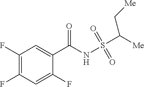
C1(F)=C(F)C=C(F)C(C(NS(=O)(=O)C([Me])C[Me])=O)=C1
